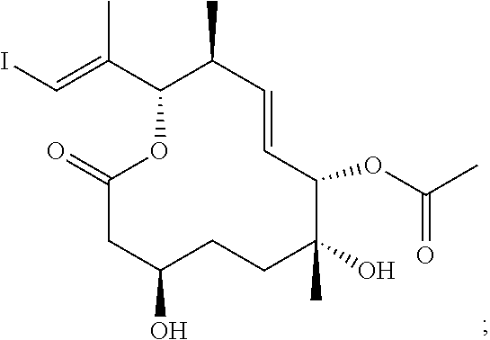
C1(C(=CI)C)OC(=O)CC(O)CCC(C)(O)C(OC(C)=O)C=CC1C
